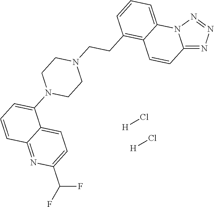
[H]Cl.[H]Cl.C12=NN=NN1C1=CC=CC(CCN3CCN(C4=CC=CC5=NC(C(F)F)=CC=C45)CC3)=C1C=C2
